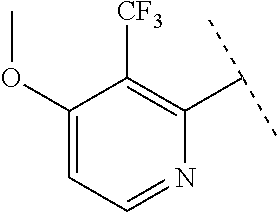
C1(OC)=CC=NC(C(C)C)=C1[CF3]
